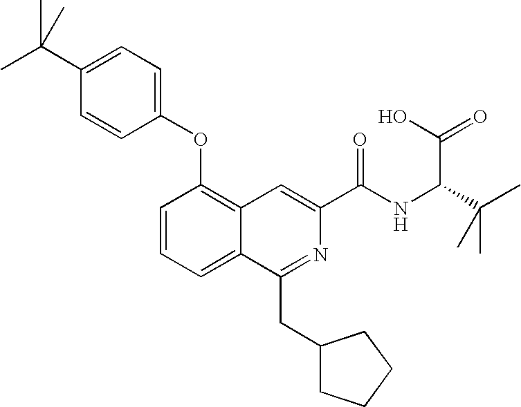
CC(C1=CC=C(OC2=C3C(=CC=C2)C(CC2CCCC2)=NC(C(NC(C(=O)O)C(C)(C)C)=O)=C3)C=C1)(C)C
